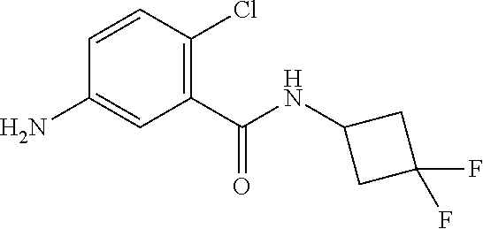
C1=CC(Cl)=C(C(NC2CC(F)(F)C2)=O)C=C1N
